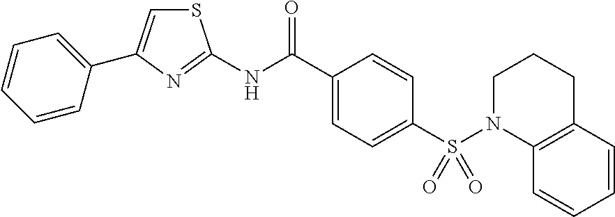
C1(C(NC2=NC(C3=CC=CC=C3)=CS2)=O)=CC=C(S(N2C3=C(CCC2)C=CC=C3)(=O)=O)C=C1
